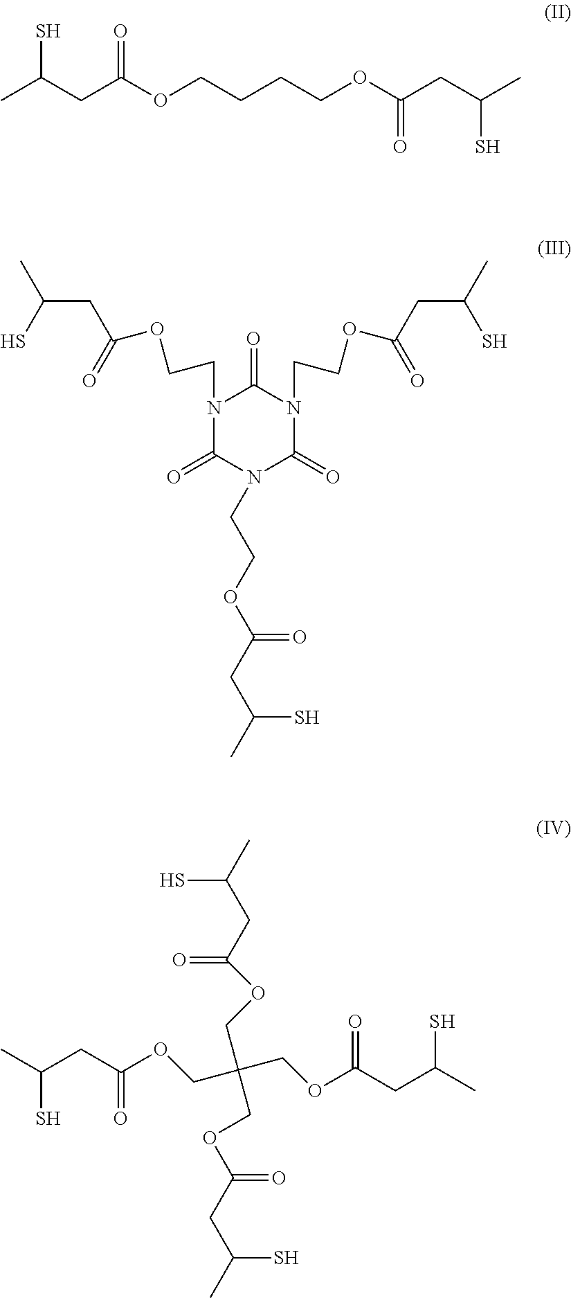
CC(CC(OCCCCOC(CC(C)S)=O)=O)S.N1(CCOC(=O)CC(C)S)C(=O)N(CCOC(CC(C)S)=O)C(=O)N(CCOC(=O)CC(C)S)C1=O.CC(CC(OCC(COC(CC(C)S)=O)(COC(CC(C)S)=O)COC(CC(C)S)=O)=O)S
